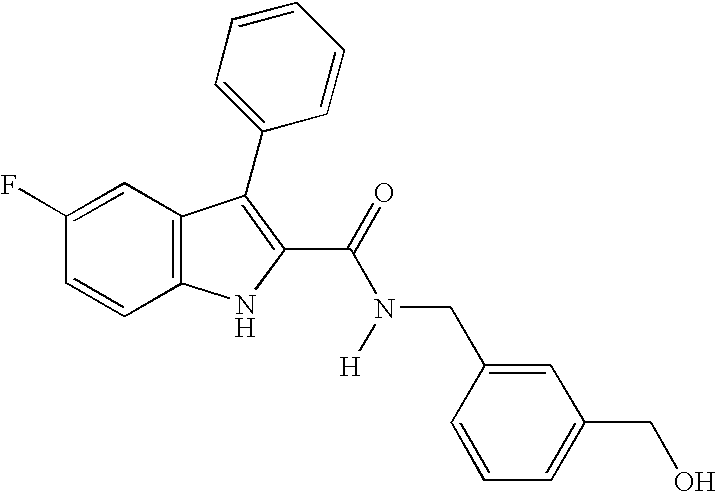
C1(F)=CC2=C(C=C1)NC(C(=O)N([H])CC1=CC(CO)=CC=C1)=C2C1=CC=CC=C1
